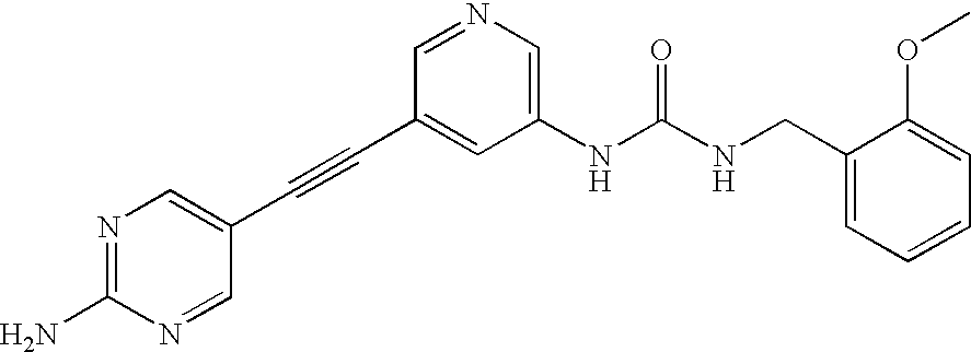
N1=C(N)N=CC(C#CC2=CC(NC(NCC3=CC=CC=C3OC)=O)=CN=C2)=C1
